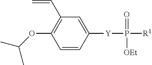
C(C1=C(OC(C)C)C=CC([Y]P([R1])(=O)[OEt])=C1)=C
